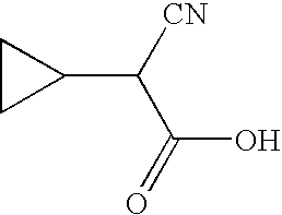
C1(C(C(O)=O)[CN])CC1
